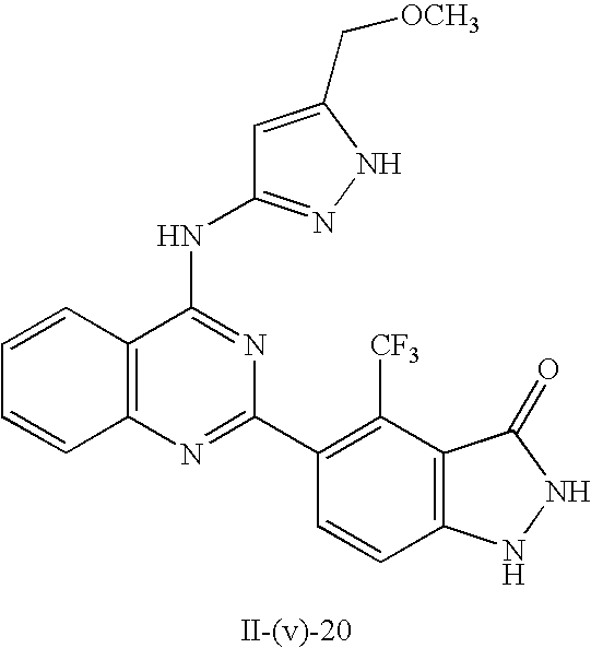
C12=C(N=C(C3=C([CF3])C4=C(C=C3)NNC4=O)N=C1NC1=NNC(C[OCH3])=C1)C=CC=C2
